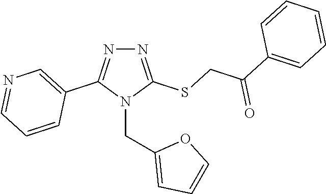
N1=C(SCC(C2=CC=CC=C2)=O)N(CC2=CC=CO2)C(C2=CN=CC=C2)=N1
